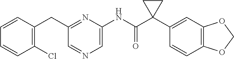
C1=CC(CC2=NC(NC(C3(C4=CC5=C(C=C4)OCO5)CC3)=O)=CN=C2)=C(Cl)C=C1
